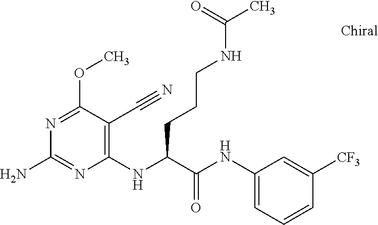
C1(NC(C(NC2=CC=CC([CF3])=C2)=O)CCCNC(C)=O)=C(C#N)C(OC)=NC(N)=N1
